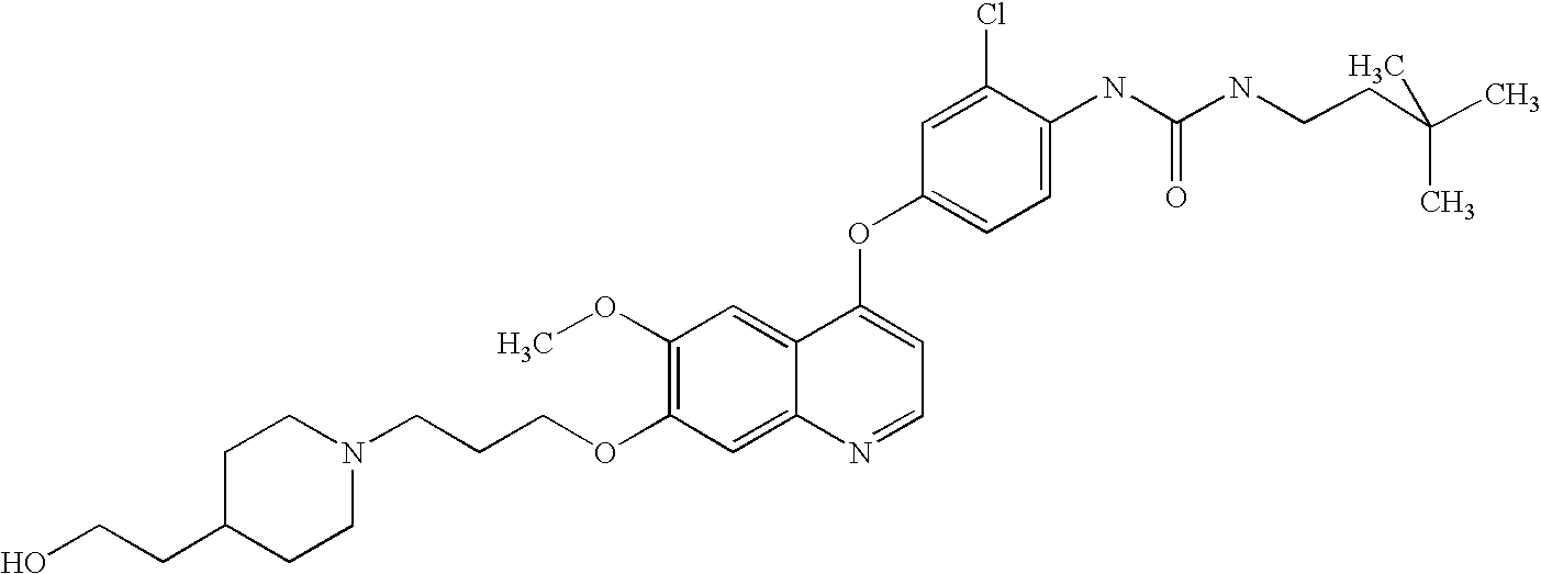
C1(Cl)=CC(OC2=CC=NC3=CC(OCCCN4CCC(CCO)CC4)=C(OC)C=C23)=CC=C1NC(=O)NCCC(C)(C)C
